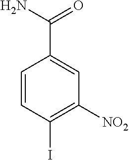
C1=CC(I)=C([NO2])C=C1C(N)=O
